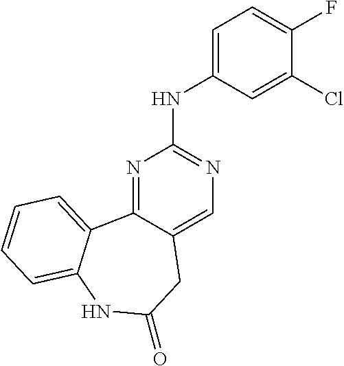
N1=C2C(=CN=C1NC1=CC=C(F)C(Cl)=C1)CC(=O)NC1=CC=CC=C21
